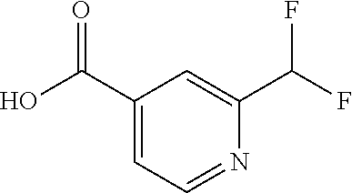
C1(C(O)=O)=CC=NC(C(F)F)=C1
